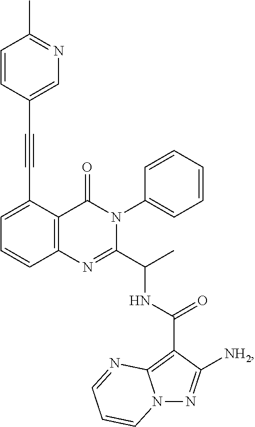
C1=C(C#CC2=CN=C(C)C=C2)C2=C(C=C1)N=C(C(C)NC(=O)C1=C3N(N=C1[NH2])C=CC=N3)N(C1=CC=CC=C1)C2=O
